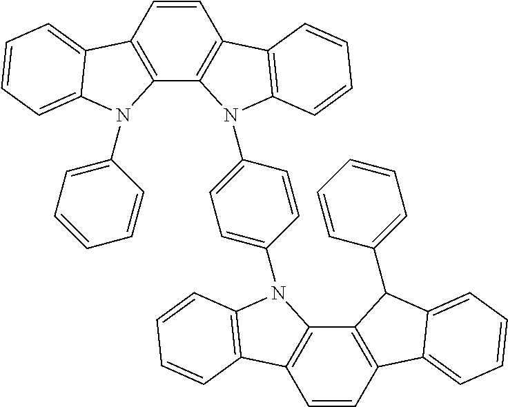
C1=CC2=C(C3=C1C1=C(N3C3=CC=C(N4C5=C(C=CC6=C5C(C5=CC=CC=C5)C5=CC=CC=C65)C5=C4C=CC=C5)C=C3)C=CC=C1)N(C1=CC=CC=C1)C1=CC=CC=C21
